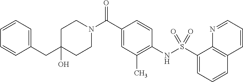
C1(O)(CC2=CC=CC=C2)CCN(C(C2=CC(C)=C(NS(C3=CC=CC4=C3N=CC=C4)(=O)=O)C=C2)=O)CC1
